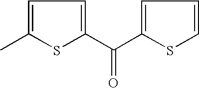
C1=C(C)SC(C(C2=CC=CS2)=O)=C1
